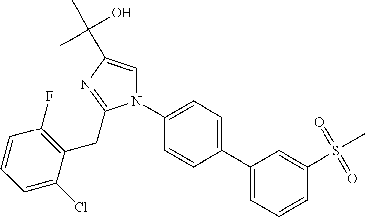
C1(C2=CC=CC(S(C)(=O)=O)=C2)=CC=C(N2C=C(C(C)(O)C)N=C2CC2=C(F)C=CC=C2Cl)C=C1
